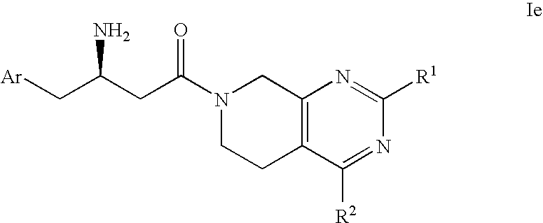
C12=C(C([R2])=NC([R1])=N1)CCN(C(CC(C[Ar])N)=O)C2
